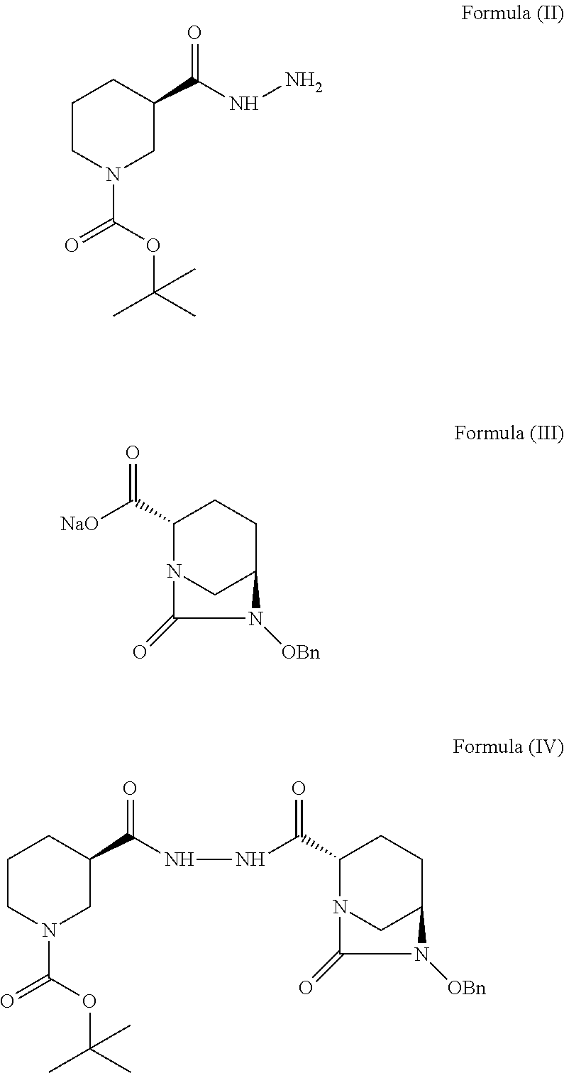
C1CN(C(OC(C)(C)C)=O)CC(C(NN)=O)C1.C1(C([NaO])=O)N2CC(CC1)N([OBn])C2=O.C1(C(=O)NNC(C2CN(C(OC(C)(C)C)=O)CCC2)=O)N2CC(CC1)N([OBn])C2=O
